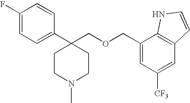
C1(F)=CC=C(C2(COCC3=CC([CF3])=CC4=C3NC=C4)CCN(C)CC2)C=C1
